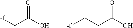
[-f]CC(O)=O.[-f]CCC(O)=O
